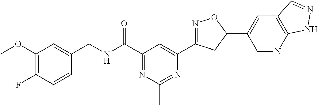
C1=CC(F)=C(OC)C=C1CNC(C1=NC(C)=NC(C2=NOC(C3=CC4=C(N=C3)NN=C4)C2)=C1)=O
